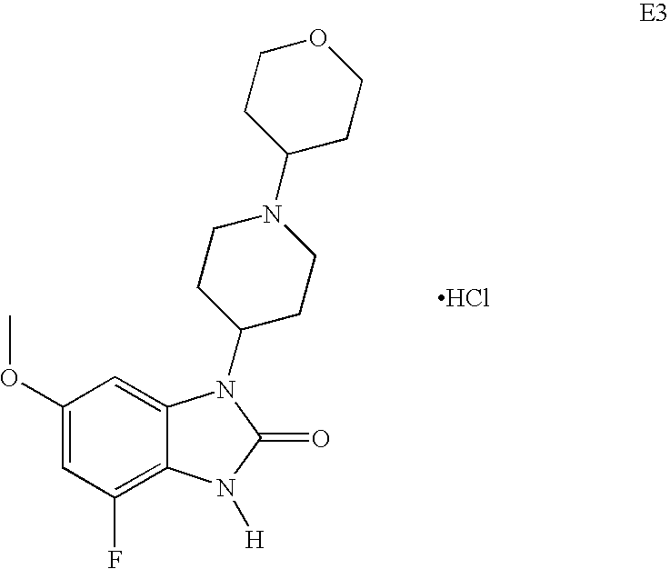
C1(OC)=CC(F)=C2C(=C1)N(C1CCN(C3CCOCC3)CC1)C(=O)N2[H].Cl
